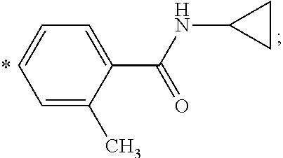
C1=C(C)C(C(NC2CC2)=O)=CC=C1
